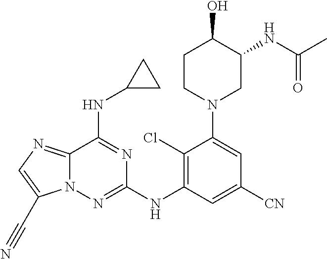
OC1CCN(C2=CC([CN])=CC(NC3=NN4C(=NC=C4C#N)C(NC4CC4)=N3)=C2Cl)CC1NC(C)=O
